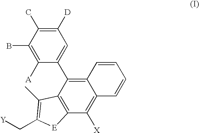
C1(B)=C([A])C(C2=C3C(=C([X])C4=C2C(C)=C(C[Y])[E]4)C=CC=C3)=CC([D])=C1C
